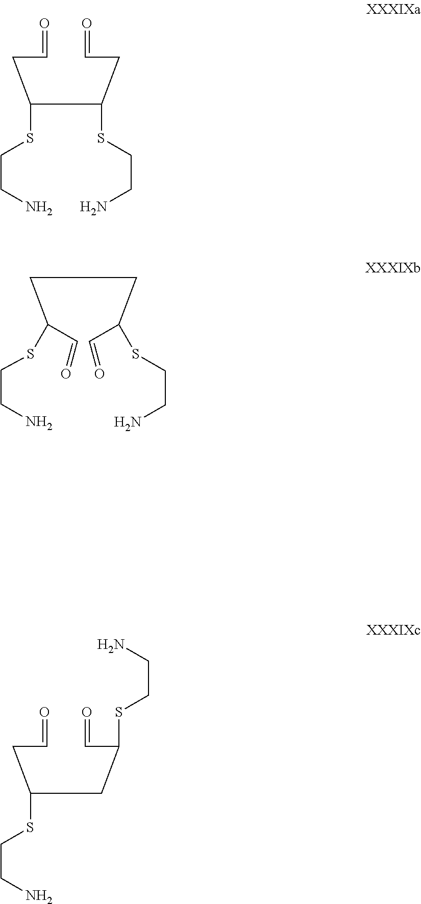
C(C=O)C(C(CC=O)SCCN)SCCN.C(C=O)C(CC(C=O)SCCN)SCCN.C(CC(C=O)SCCN)C(C=O)SCCN
